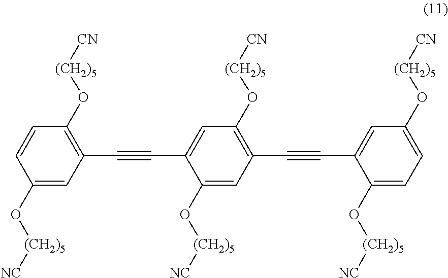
C1=C(O[(CH2)5][NC])C(C#CC2=C(O[(CH2)5][CN])C=CC(O[(CH2)5][NC])=C2)=CC(O[(CH2)5][CN])=C1C#CC1=CC(O[(CH2)5][CN])=CC=C1O[(CH2)5][NC]
